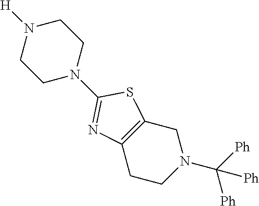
N1(C2=NC3=C(S2)CN(C([Ph])([Ph])[Ph])CC3)CCN([H])CC1
